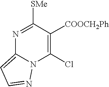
N1=C([SMe])C([COOCH2Ph])=C(Cl)N2C1=CC=N2
